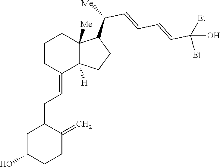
C1CC(=CC=C2CC(O)CCC2=C)C2([H])C([Me])(C1)C(C(C=CC=CC(O)([Et])[Et])[Me])CC2
